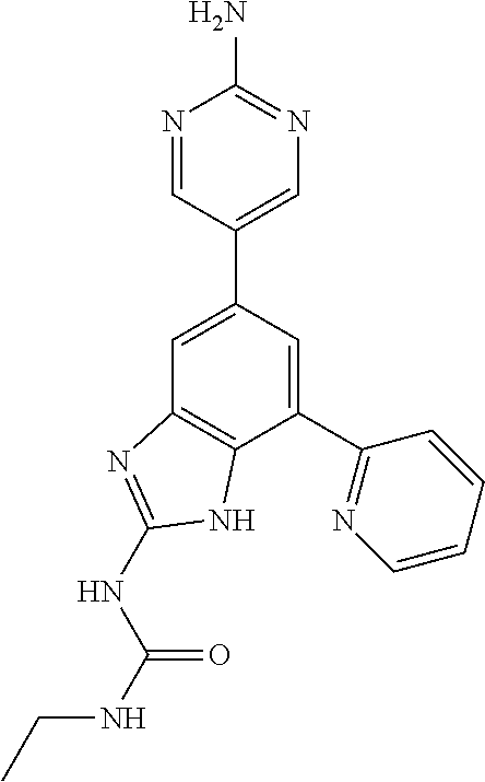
C1=C(C2=CN=C(N)N=C2)C=C(C2=NC=CC=C2)C2=C1N=C(NC(NCC)=O)N2
